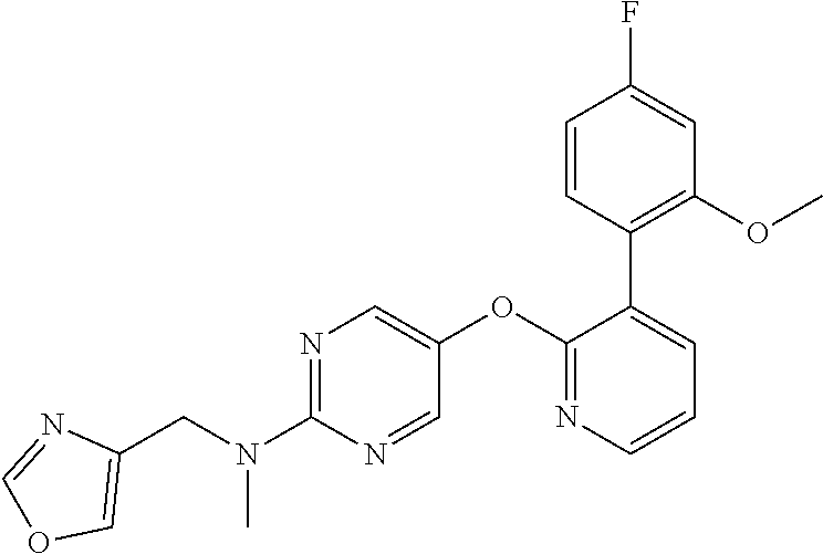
N1=C(N(CC2=COC=N2)C)N=CC(OC2=NC=CC=C2C2=C(OC)C=C(F)C=C2)=C1
